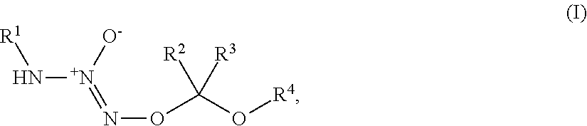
N([N+]([O-])=NOC(O[R4])([R2])[R3])[R1]
